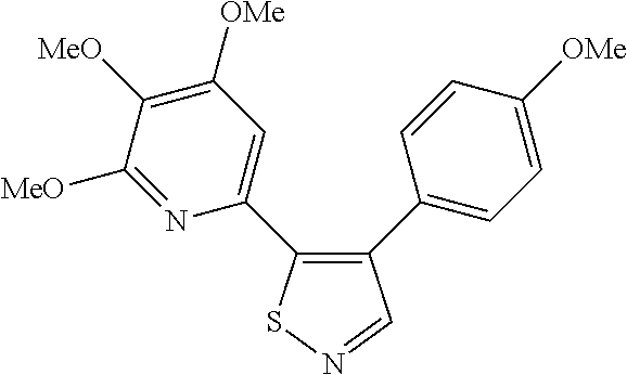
C1([MeO])=NC(C2=C(C3=CC=C([OMe])C=C3)C=NS2)=CC([OMe])=C1[MeO]
